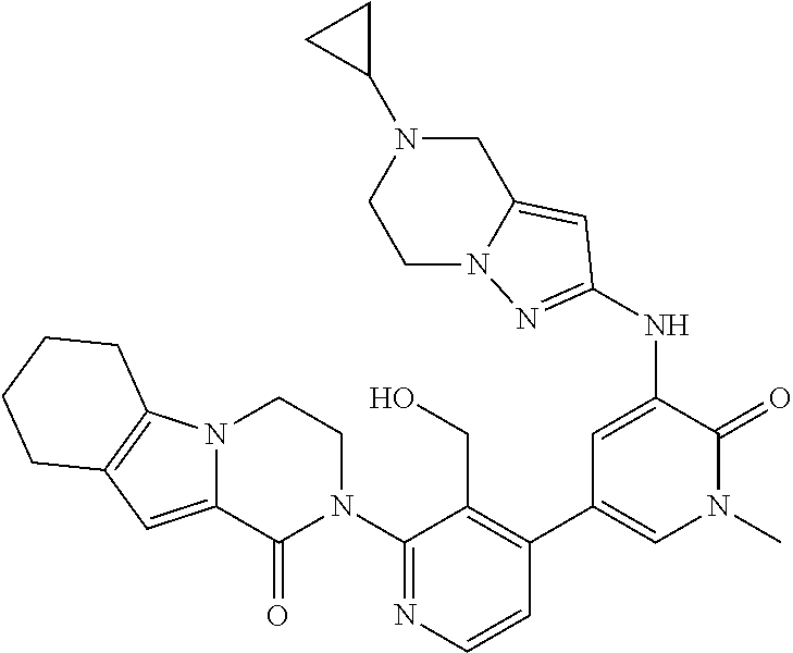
C1(N2CCN3C(=CC4=C3CCCC4)C2=O)=NC=CC(C2=CN(C)C(=O)C(NC3=NN4C(=C3)CN(C3CC3)CC4)=C2)=C1CO
